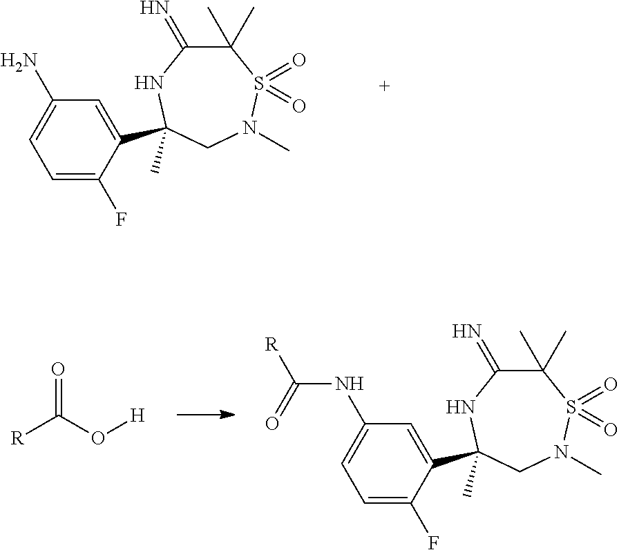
C1=C(F)C(C2(C)NC(=N)C(C)(C)S(=O)(=O)N(C)C2)=CC(N)=C1.C1=C(F)C(C2(C)NC(=N)C(C)(C)S(=O)(=O)N(C)C2)=CC(NC([R])=O)=C1.O=C(O[H])[R]
